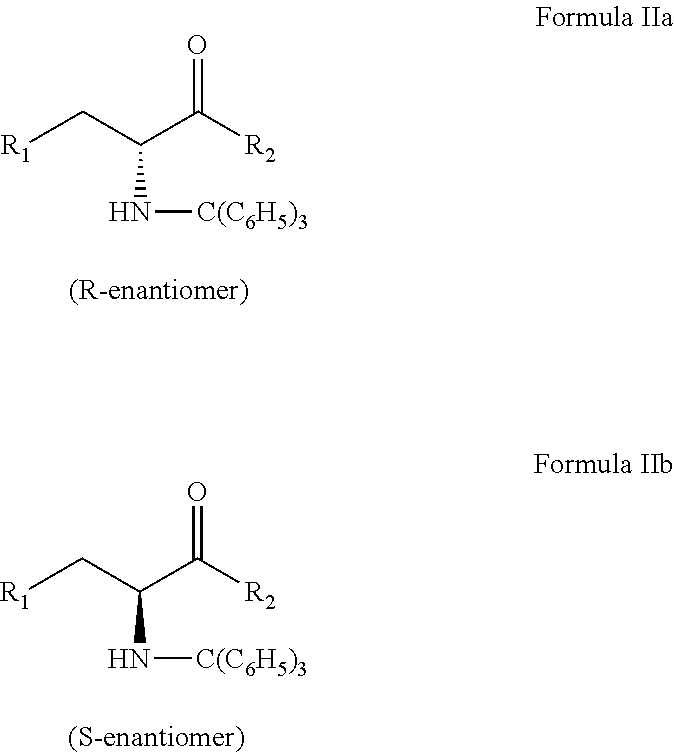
C(N[C(C6H5)3])(C([R2])=O)C[R1].C(N[C(C6H5)3])(C([R2])=O)C[R1]
